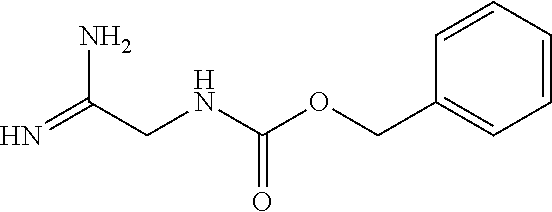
C1=CC=CC(COC(NCC(=N)N)=O)=C1
